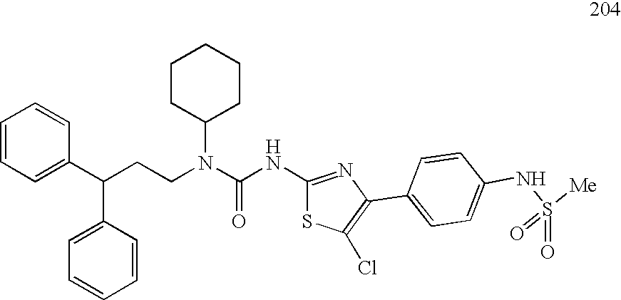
C1=CC=C(C(CCN(C(NC2=NC(C3=CC=C(NS(=O)(=O)[Me])C=C3)=C(Cl)S2)=O)C2CCCCC2)C2=CC=CC=C2)C=C1
